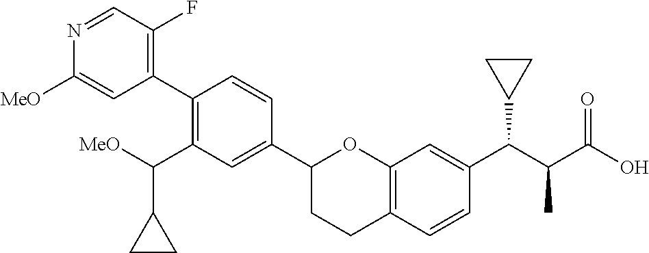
N1=CC(F)=C(C2=C(C([MeO])C3CC3)C=C(C3CCC4=C(O3)C=C(C(C(C(O)=O)C)C3CC3)C=C4)C=C2)C=C1[MeO]
